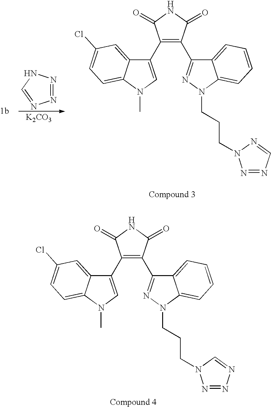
C1(C2=CN(C)C3=CC=C(Cl)C=C23)=C(C2=NN(CCCN3N=NN=C3)C3=CC=CC=C23)C(=O)NC1=O.C1(C2=CN(C)C3=CC=C(Cl)C=C23)=C(C2=NN(CCCN3N=NC=N3)C3=CC=CC=C23)C(=O)NC1=O.[K2CO3].N1=NNC=N1
